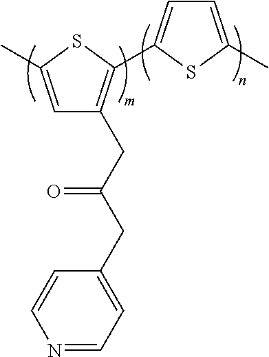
C1=C(C)SC(C2=CC=C(C)S2)=C1CC(CC1=CC=NC=C1)=O
